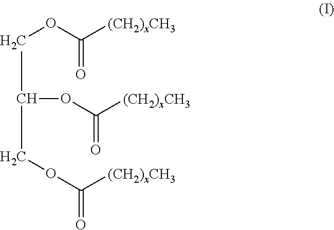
C(C(COC([(CH2)xCH3])=O)OC([(CH2)xCH3])=O)OC([(CH2)xCH3])=O
